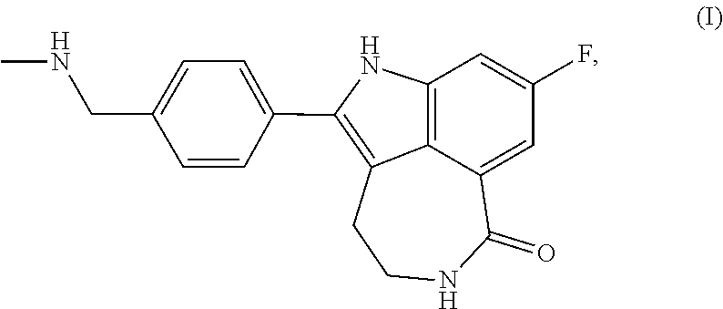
C12=C3C(=CC(F)=C1)C(=O)NCCC3=C(C1=CC=C(CNC)C=C1)N2
